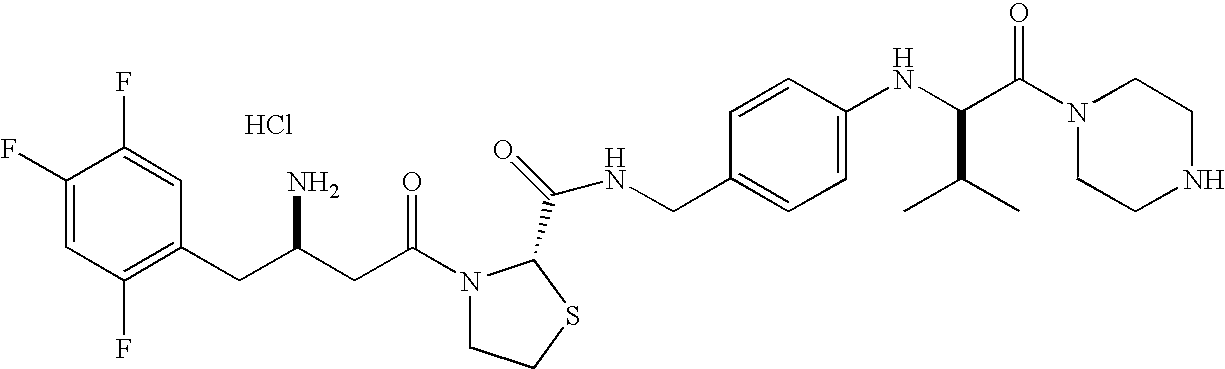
Cl.C1(F)=CC(F)=C(CC(CC(=O)N2CCSC2C(=O)NCC2=CC=C(NC(C(N3CCNCC3)=O)C(C)C)C=C2)N)C=C1F
